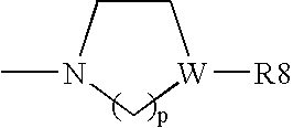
C1CN(C)C[W]1[R8]
